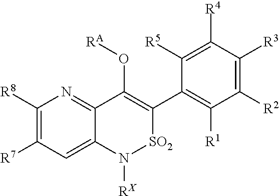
C1([R8])=C([R7])C=C2C(=N1)C(O[RA])=C(C1=C([R1])C([R2])=C([R3])C([R4])=C1[R5])[SO2]N2[RX]
